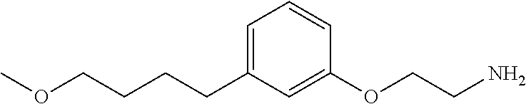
C1=C(CCCCOC)C=C(OCCN)C=C1
